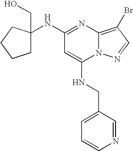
C1=CN=CC(CNC2=CC(NC3(CO)CCCC3)=NC3=C(Br)C=NN23)=C1
